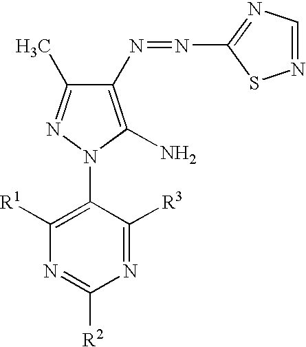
C1(N=NC2=NC=NS2)=C(N)N(C2=C([R1])N=C([R2])N=C2[R3])N=C1C
